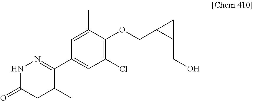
N1C(=O)CC(C)C(C2=CC(Cl)=C(OCC3C(CO)C3)C(C)=C2)=N1
